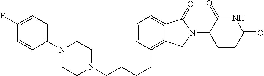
C1=CC(CCCCN2CCN(C3=CC=C(F)C=C3)CC2)=C2C(=C1)C(=O)N(C1C(=O)NC(=O)CC1)C2
